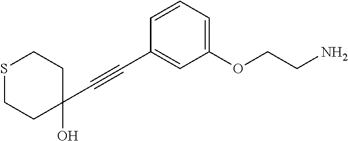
C1(C#CC2=CC(OCCN)=CC=C2)(O)CCSCC1
